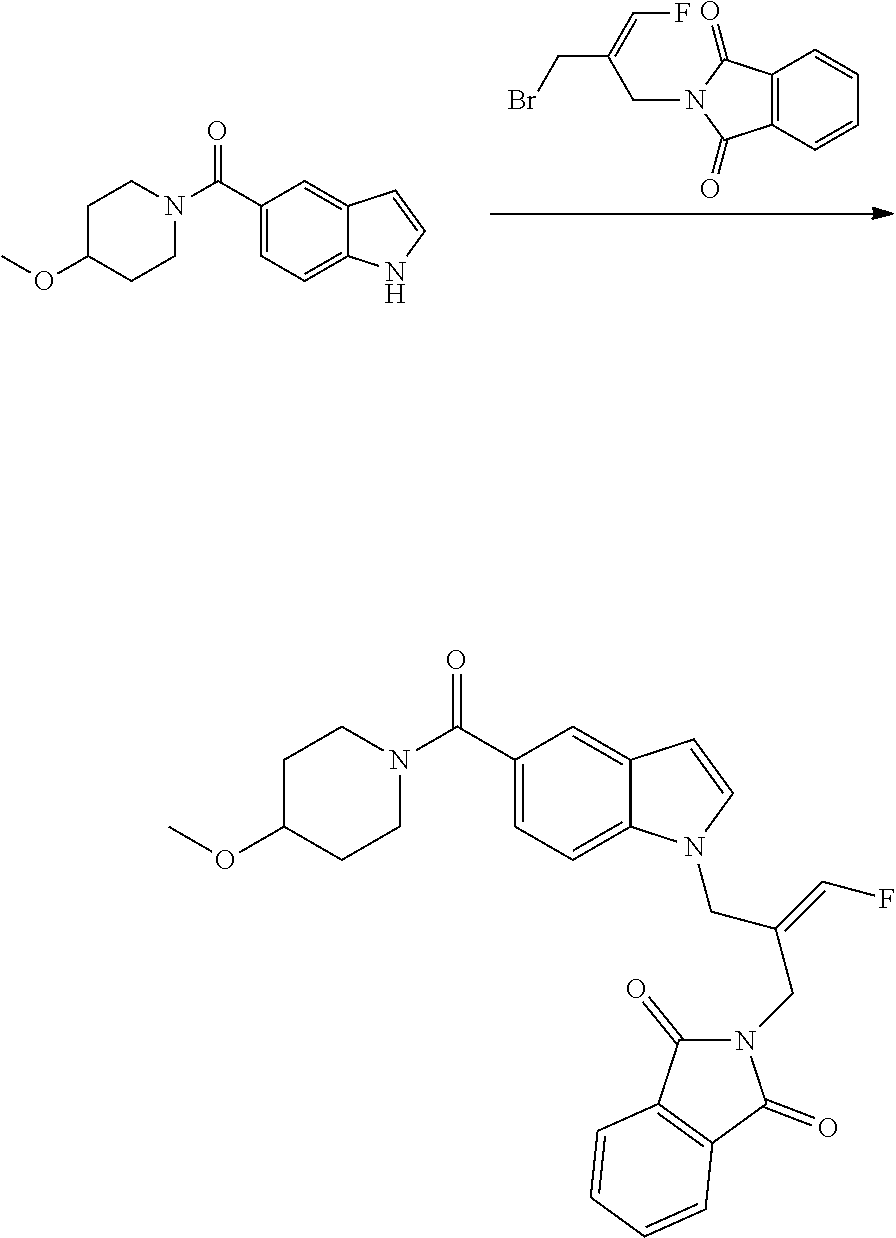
C12=C(C=CC=C1)C(=O)N(CC(CBr)=CF)C2=O.C1(C(=O)N2CCC(OC)CC2)=CC=C2C(=C1)C=CN2.C1(C(N2CCC(OC)CC2)=O)=CC=C2C(=C1)C=CN2CC(CN1C(=O)C2=C(C1=O)C=CC=C2)=CF
